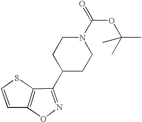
C12=C(ON=C1C1CCN(C(=O)OC(C)(C)C)CC1)C=CS2
